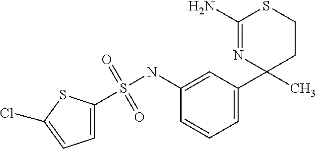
C1=C(C2(C)CCSC(N)=N2)C=C(NS(C2=CC=C(Cl)S2)(=O)=O)C=C1
